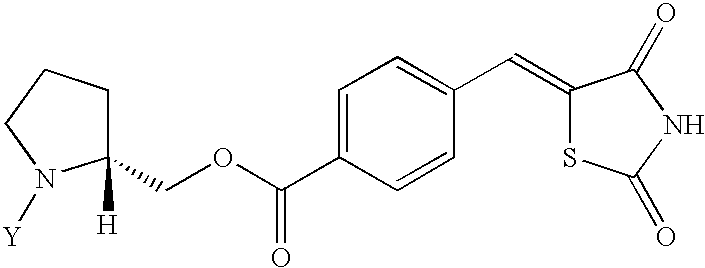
C1(COC(C2=CC=C(C=C3SC(=O)NC3=O)C=C2)=O)([H])CCCN1[Y]
